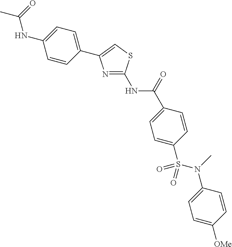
N(C(=O)C1=CC=C(S(N(C2=CC=C([OMe])C=C2)C)(=O)=O)C=C1)C1=NC(C2=CC=C(NC(=O)C)C=C2)=CS1
